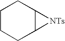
C1CCC2C(C1)[NTs]2
